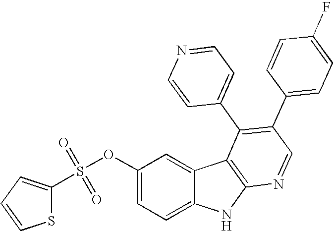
S1C(S(OC2=CC=C3C(=C2)C2=C(N3)N=CC(C3=CC=C(F)C=C3)=C2C2=CC=NC=C2)(=O)=O)=CC=C1
